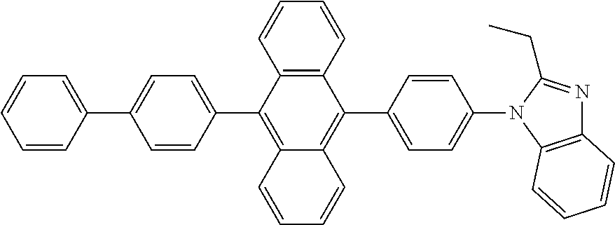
C1=CC(C2=CC=C(C3=C4C(=C(C5=CC=C(N6C7=C(N=C6CC)C=CC=C7)C=C5)C5=C3C=CC=C5)C=CC=C4)C=C2)=CC=C1
